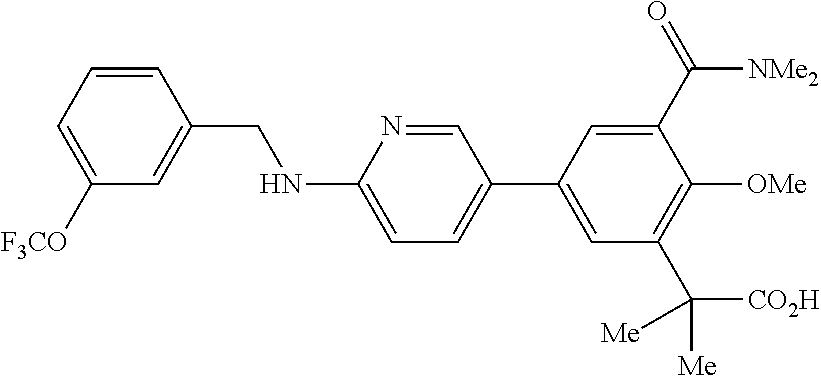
C1=CC(CNC2=CC=C(C3=CC(C([CO2H])([Me])[Me])=C([OMe])C(C([NMe2])=O)=C3)C=N2)=CC([F3CO])=C1
